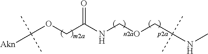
C(OCC(NCOCC(NC)(C)C)=O)([Akn])(C)C
